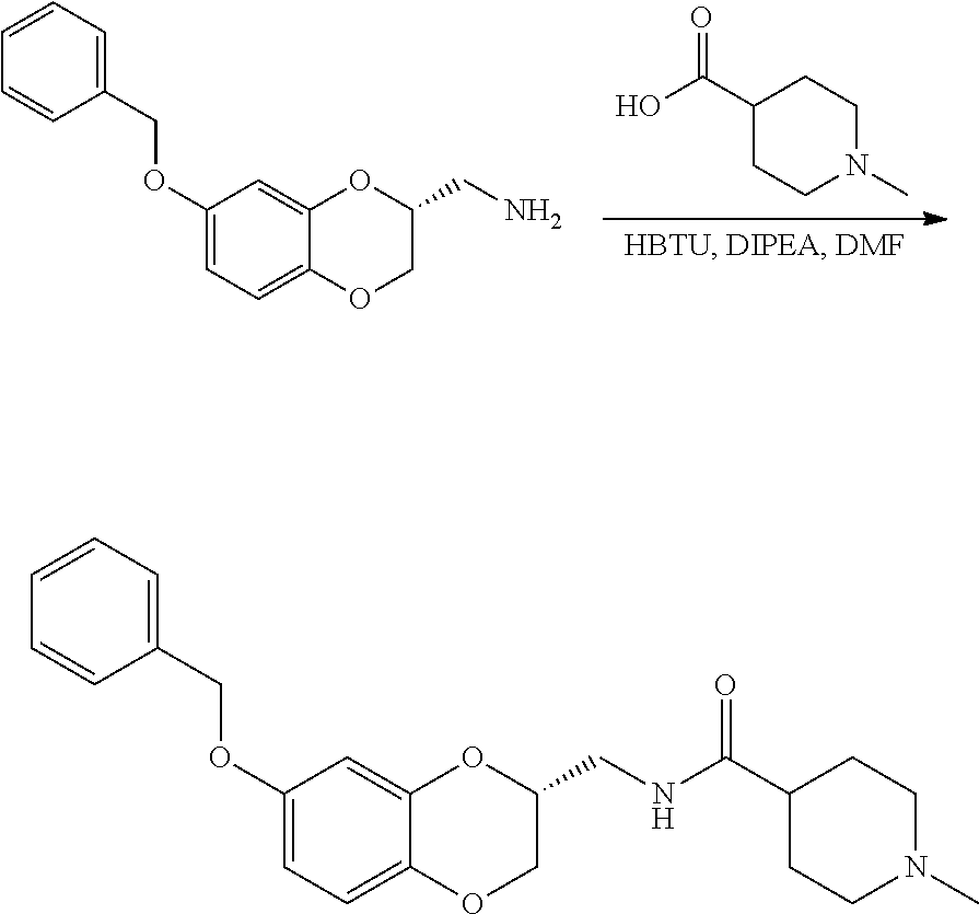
O=C(C1CCN(C)CC1)O.C1(CN)OC2=CC(OCC3=CC=CC=C3)=CC=C2OC1.C1(CNC(C2CCN(C)CC2)=O)OC2=CC(OCC3=CC=CC=C3)=CC=C2OC1
